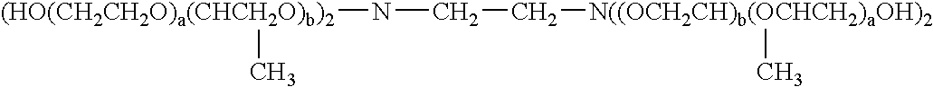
[(HO(CH2CH2O)a(CHCH2O)b)2](NCC[N((OCH2CH)b(OCHCH2)aOH)2]C)C
